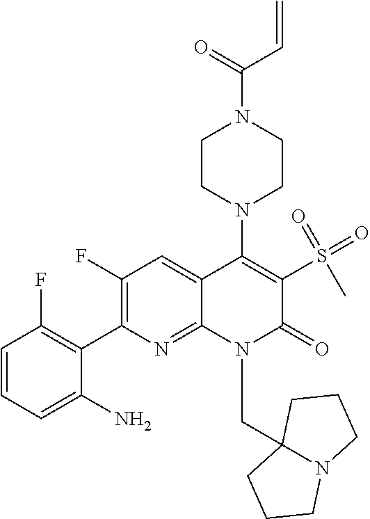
C1(F)=C(C2=C(F)C=CC=C2N)N=C2C(=C1)C(N1CCN(C(=O)C=C)CC1)=C(S(=O)(=O)C)C(=O)N2CC12N(CCC1)CCC2
